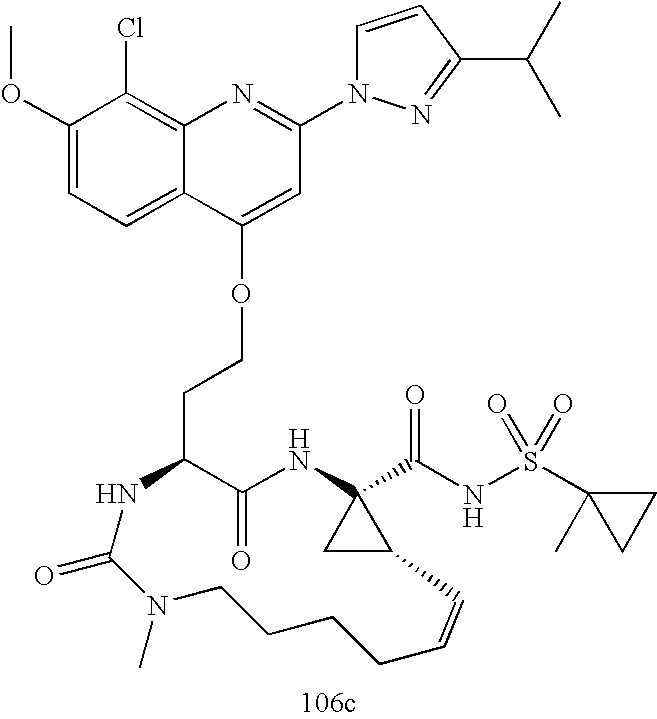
C1(=O)C(CCOC2=CC(N3N=C(C(C)C)C=C3)=NC3=C(Cl)C(OC)=CC=C32)NC(=O)N(C)CCCCC=CC2CC2(C(=O)NS(C2(C)CC2)(=O)=O)N1
